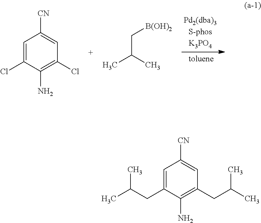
C1=C(Cl)C(N)=C(Cl)C=C1[CN].C(C(C)C)[B(OH)2].C1=C(CC(C)C)C(N)=C(CC(C)C)C=C1[CN]
